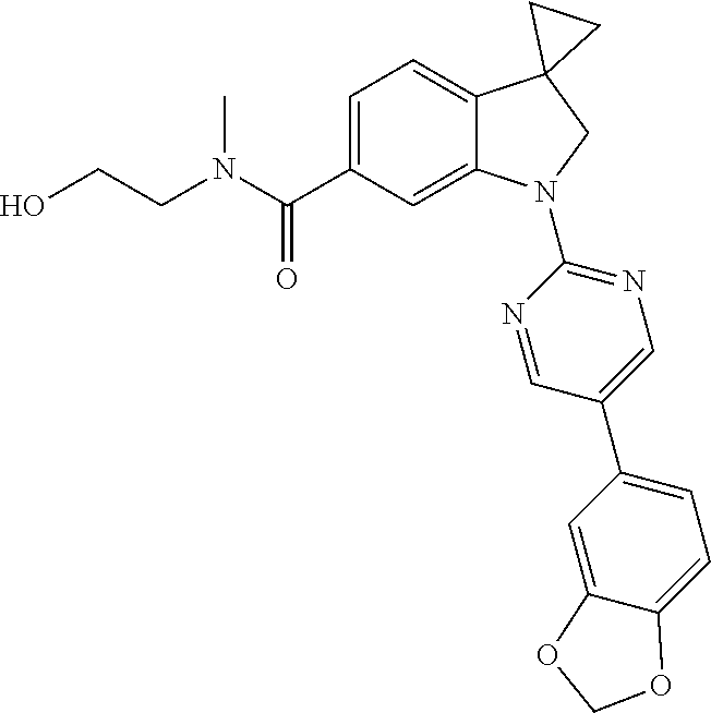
N(C(C1=CC=C2C(=C1)N(C1=NC=C(C3=CC=C4C(=C3)OCO4)C=N1)CC21CC1)=O)(C)CCO
